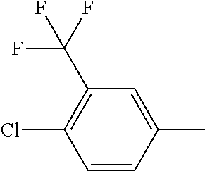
C1(C)=CC(C(F)(F)F)=C(Cl)C=C1
